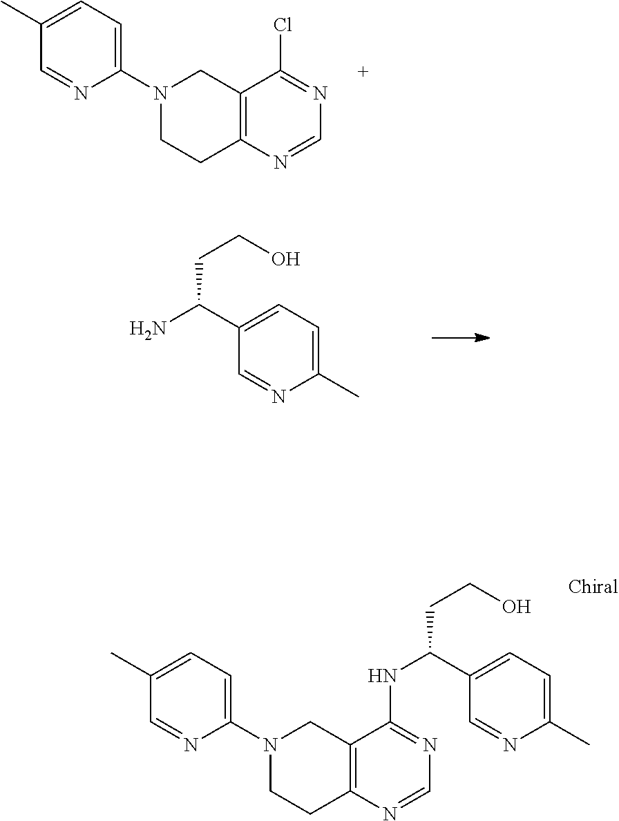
C1(N2CCC3=C(C2)C(Cl)=NC=N3)=CC=C(C)C=N1.C1(C(N)CCO)=CC=C(C)N=C1.C1(N2CCC3=C(C2)C(NC(C2=CC=C(C)N=C2)CCO)=NC=N3)=CC=C(C)C=N1
